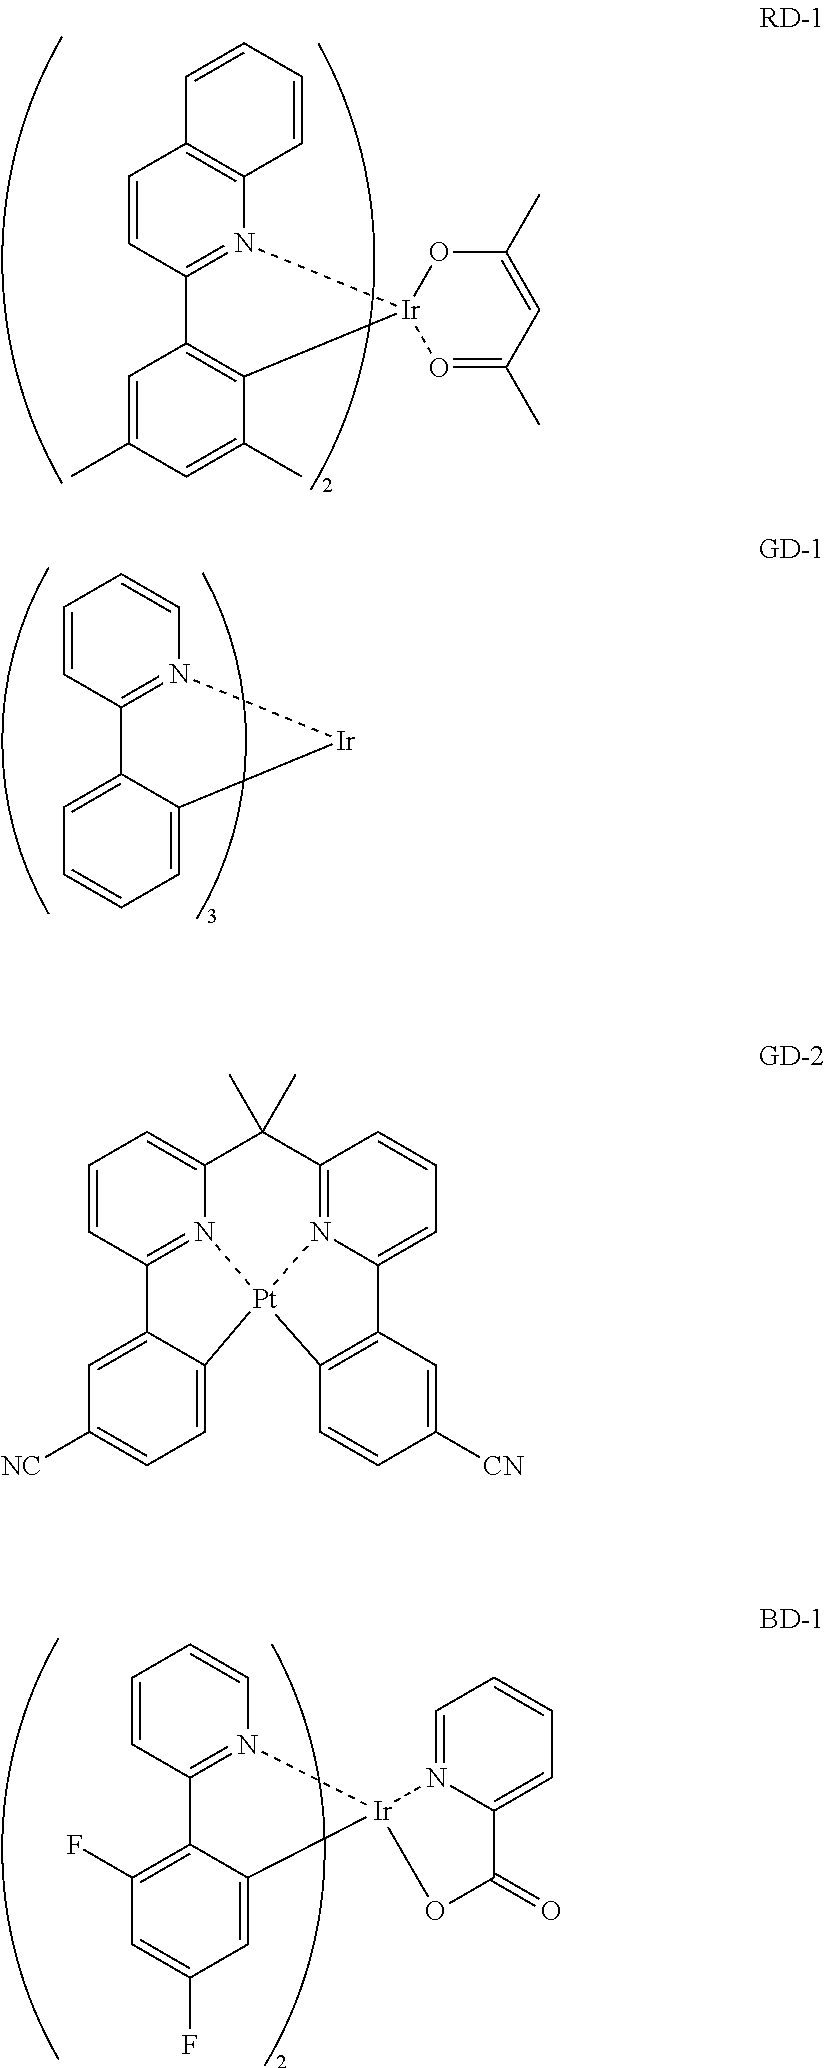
C1=CC2=N(C3=C1C=CC=C3)[Ir]1(C3=C2C=C(C)C=C3C)O=C(C)C=C(C)O1.C1=CC2=N(C=C1)[Ir]C1=CC=CC=C21.C1=CC2=N(C=C1)[Ir]1(C3=CC(F)=CC(F)=C23)N2=CC=CC=C2C(=O)O1.C1=CC2=N3C(=C1)C(C)(C)C1=N4C(=CC=C1)C1=C(C=CC([CN])=C1)[Pt]34C1=CC=C([NC])C=C21
